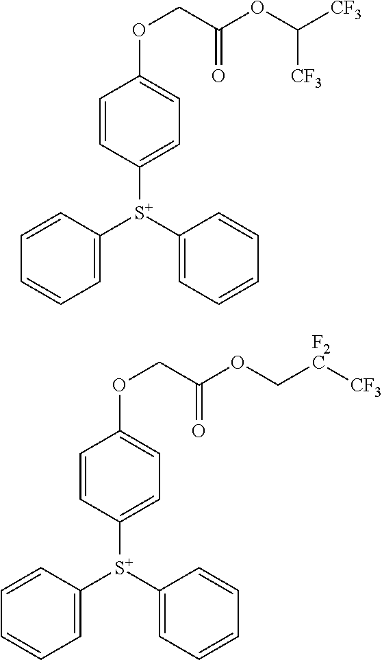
C1=C([S+](C2=CC=CC=C2)C2=CC=C(OCC(OC([CF3])[CF3])=O)C=C2)C=CC=C1.C1=C([S+](C2=CC=CC=C2)C2=CC=C(OCC(OC[F2C][CF3])=O)C=C2)C=CC=C1
